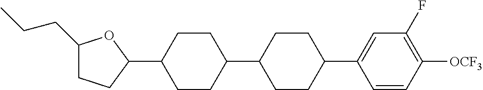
C1(CCC)CCC(C2CCC(C3CCC(C4=CC(F)=C([OCF3])C=C4)CC3)CC2)O1
